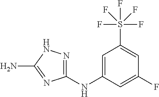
C1(NC2=NNC(N)=N2)=CC(S(F)(F)(F)(F)F)=CC(F)=C1
